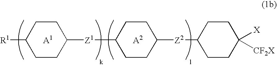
[R1]C1CCC([Z1]C2CCC([Z2]C3CCC([X])([CF2X])CC3)CC2)CC1.[A1].[A2]
